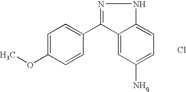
C1=C(OC)C=CC(C2=NNC3=CC=C([NHq])C=C23)=C1.Cl
